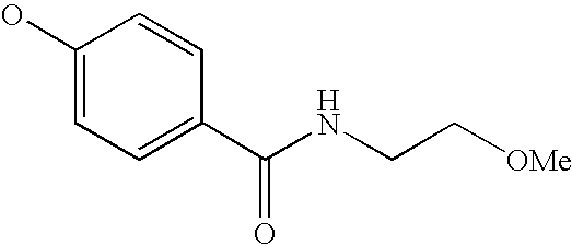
C1(O)=CC=C(C(NCC[OMe])=O)C=C1
